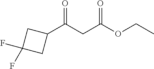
C1(C(CC(OCC)=O)=O)CC(F)(F)C1
